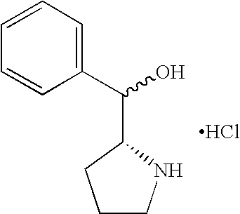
C1CNC(C(C2=CC=CC=C2)O)C1.Cl
